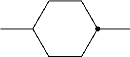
C1C(C)CCC(C)C1
